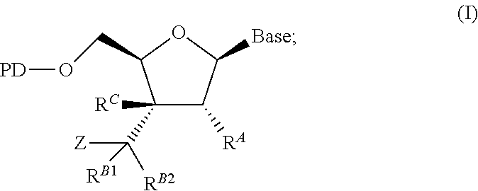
C1(C([Z])([RB2])[RB1])([RC])C([RA])C([Base])OC1CO[PD]
